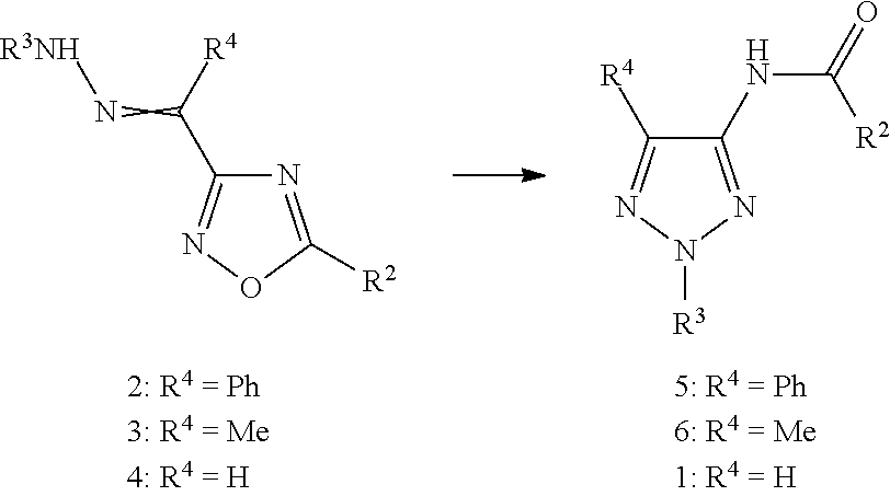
N1=C([R2])ON=C1C([R4])=N[R3NH].C1(NC(=O)[R2])=NN([R3])N=C1[R4]
